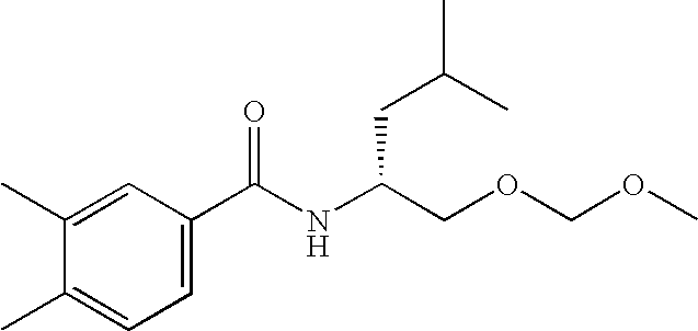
C1(C)=CC(C(NC(COCOC)CC(C)C)=O)=CC=C1C
